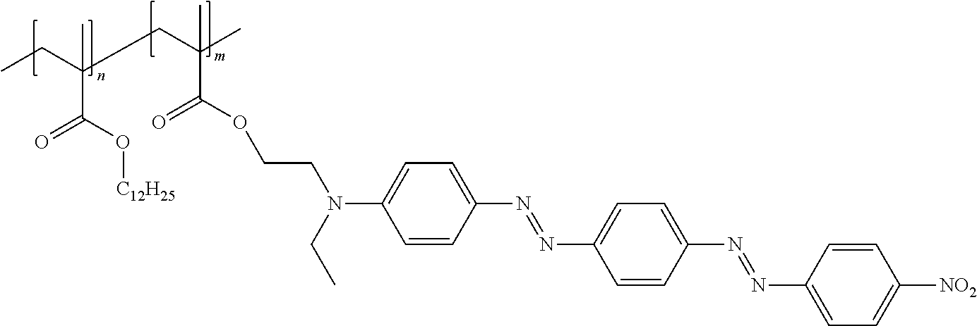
CCC(CC(C)(C(OCCN(C1=CC=C(N=NC2=CC=C(N=NC3=CC=C([NO2])C=C3)C=C2)C=C1)CC)=O)C)(C(O[C12H25])=O)C
